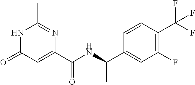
C1(C)=NC(C(NC(C2=CC(F)=C(C(F)(F)F)C=C2)C)=O)=CC(=O)N1
